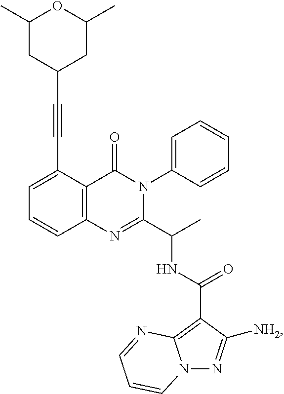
C1=C(C#CC2CC(C)OC(C)C2)C2=C(C=C1)N=C(C(C)NC(=O)C1=C3N(N=C1[NH2])C=CC=N3)N(C1=CC=CC=C1)C2=O
